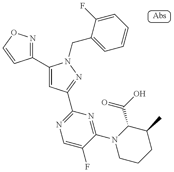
C1(C2=CC(C3=NC=C(F)C(N4CCCC(C)C4C(=O)O)=N3)=NN2CC2=CC=CC=C2F)=NOC=C1
